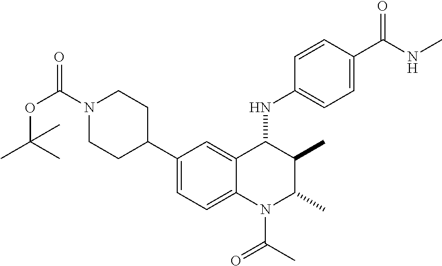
C1(C2CCN(C(OC(C)(C)C)=O)CC2)=CC=C2C(=C1)C(NC1=CC=C(C(NC)=O)C=C1)C(C)C(C)N2C(=O)C
